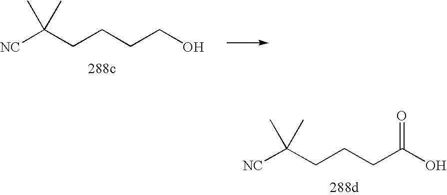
[NC]C(CCCCO)(C)C.[NC]C(CCCC(O)=O)(C)C
